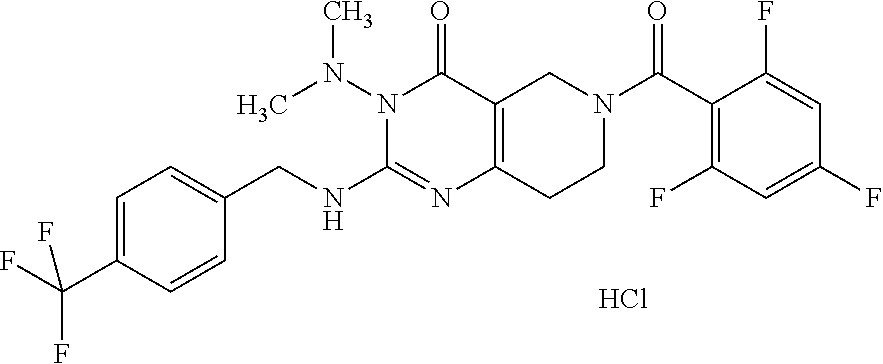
Cl.C1=C(C(F)(F)F)C=CC(CNC2=NC3=C(C(=O)N2N(C)C)CN(C(C2=C(F)C=C(F)C=C2F)=O)CC3)=C1
